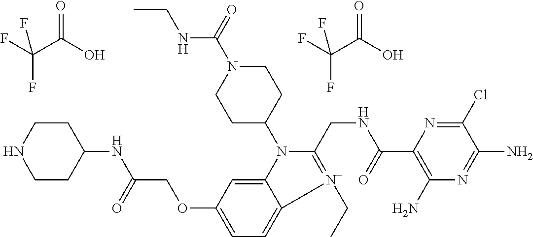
C1CC(NC(=O)COC2=CC=C3C(=C2)N(C2CCN(C(NCC)=O)CC2)C(CNC(C2=C(N)N=C(N)C(Cl)=N2)=O)=[N+]3CC)CCN1.FC(C(=O)O)(F)F.FC(C(=O)O)(F)F
